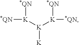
[*QN][K]([K]([K]([*QN])[*QN])[K])[*QN]
